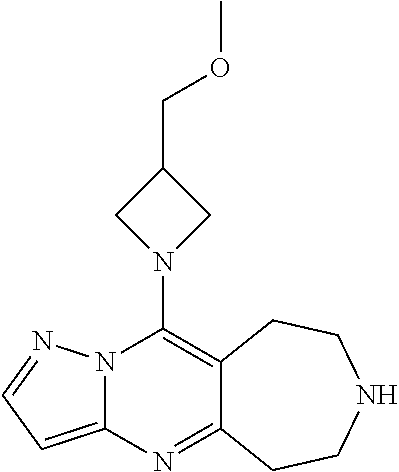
N12C(=CC=N1)N=C1C(=C2N2CC(COC)C2)CCNCC1
